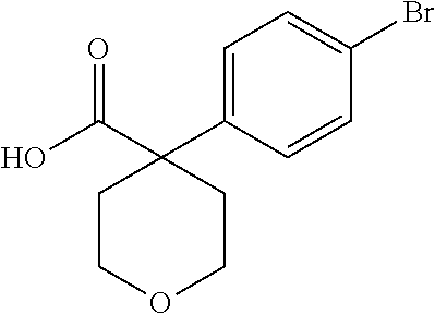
C1=C(C2(C(=O)O)CCOCC2)C=CC(Br)=C1
